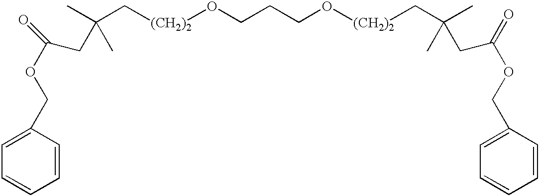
C1=C(COC(CC(C)(C)C[(CH2)2]OCCCO[(CH2)2]CC(C)(C)CC(OCC2=CC=CC=C2)=O)=O)C=CC=C1
